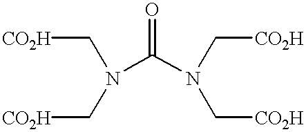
[CO2H]CN(C(N(C[CO2H])C[CO2H])=O)C[CO2H]
